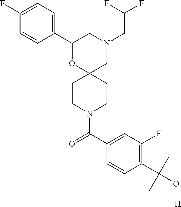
[H].N1(CC(F)F)CC2(OC(C3=CC=C(F)C=C3)C1)CCN(C(C1=CC(F)=C(C(C)(C)O)C=C1)=O)CC2
